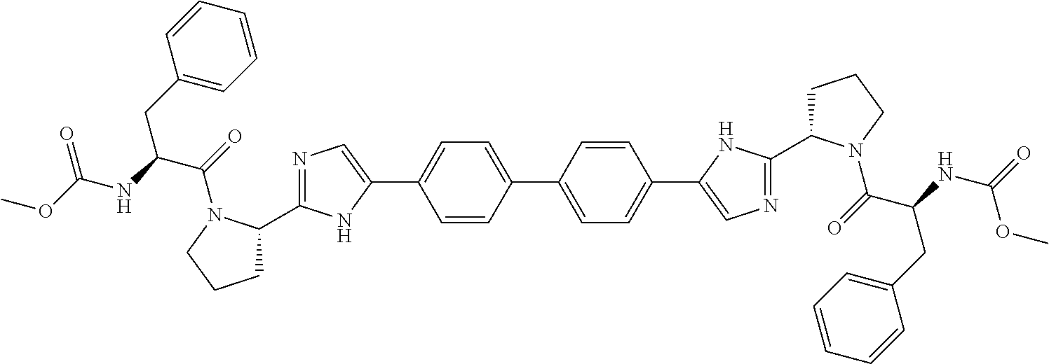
C1(C2=CC=C(C3=CN=C(C4CCCN4C(=O)C(CC4=CC=CC=C4)NC(OC)=O)N3)C=C2)=CC=C(C2=CN=C(C3CCCN3C(=O)C(CC3=CC=CC=C3)NC(=O)OC)N2)C=C1
